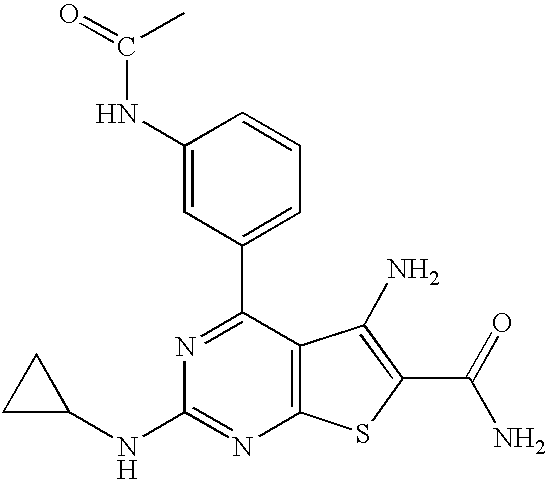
C1(NC(=O)C)=CC(C2=NC(NC3CC3)=NC3=C2C(N)=C(C(N)=O)S3)=CC=C1
